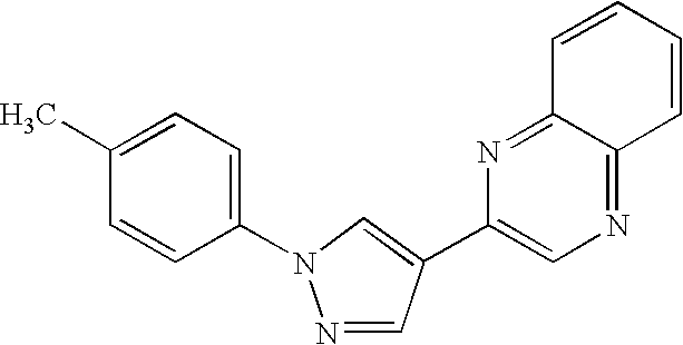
N1=CC(C2=CN=C3C(=N2)C=CC=C3)=CN1C1=CC=C(C)C=C1
